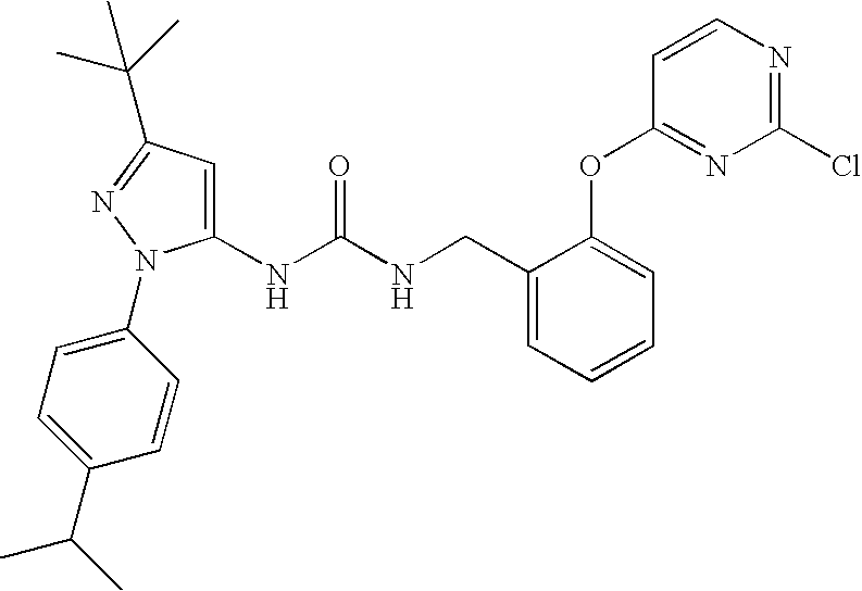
C1(NC(NCC2=CC=CC=C2OC2=NC(Cl)=NC=C2)=O)=CC(C(C)(C)C)=NN1C1=CC=C(C(C)C)C=C1
